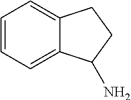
C1=CC=C2C(=C1)CCC2N
